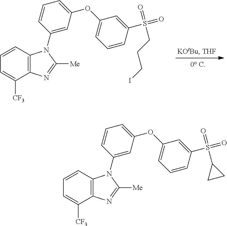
C12=C(C=CC=C1[CF3])N(C1=CC(OC3=CC=CC(S(=O)(=O)CCCI)=C3)=CC=C1)C([Me])=N2.C12=C(C=CC=C1[CF3])N(C1=CC(OC3=CC=CC(S(=O)(=O)C4CC4)=C3)=CC=C1)C([Me])=N2
